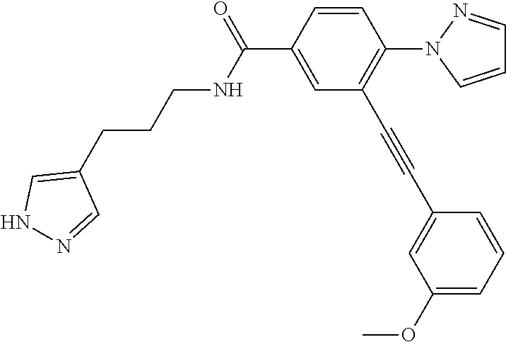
N(C(C1=CC(C#CC2=CC(OC)=CC=C2)=C(N2C=CC=N2)C=C1)=O)CCCC1=CNN=C1
